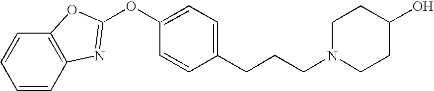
C1=CC=CC2=C1OC(OC1=CC=C(CCCN3CCC(O)CC3)C=C1)=N2
